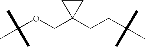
C(OCC1(CCC(C)(C)C)CC1)(C)(C)C
